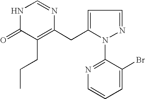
C1=C(CC2=C(CCC)C(=O)NC=N2)N(C2=NC=CC=C2Br)N=C1
